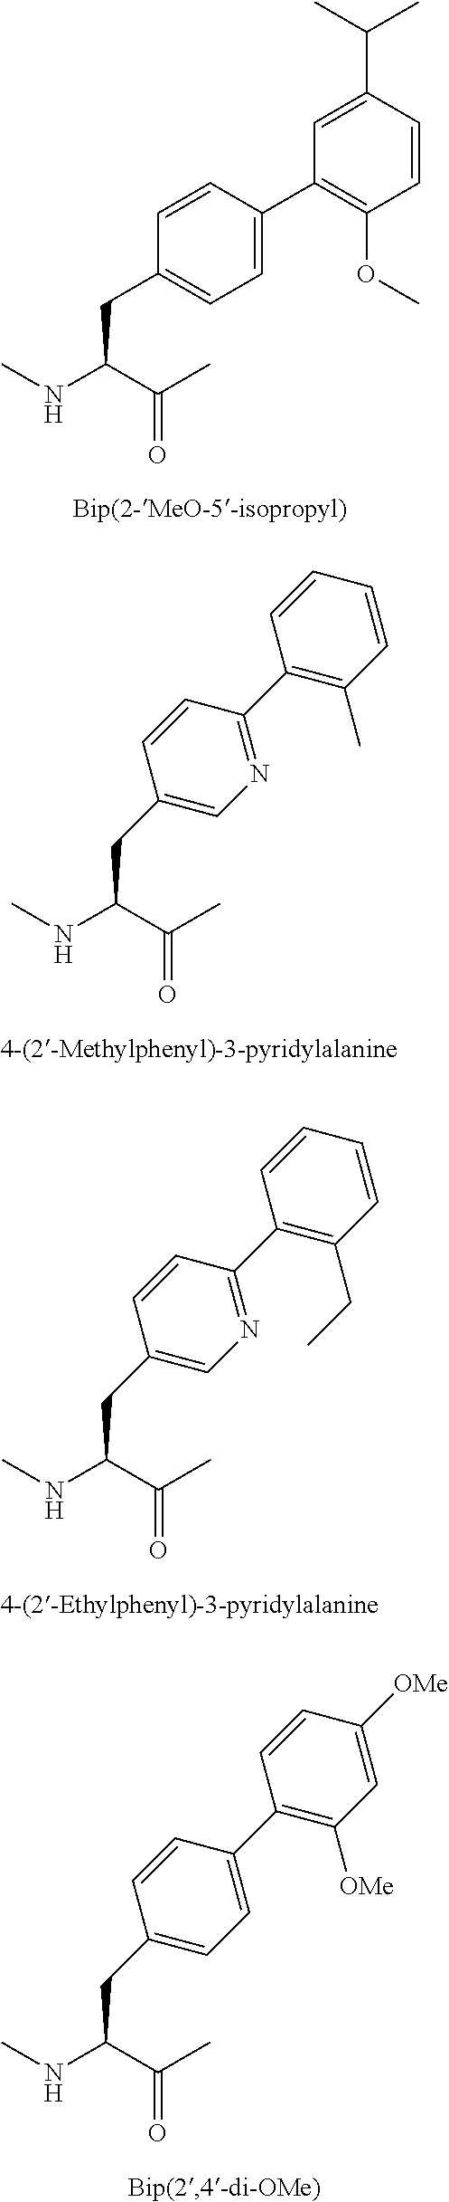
C1=CC([OMe])=CC([OMe])=C1C1=CC=C(CC(C(C)=O)NC)C=C1.CNC(C(C)=O)CC1=CC=C(C2=C(OC)C=CC(C(C)C)=C2)C=C1.C1=CC=CC(C)=C1C1=NC=C(CC(C(C)=O)NC)C=C1.C1=CC=CC(CC)=C1C1=NC=C(CC(C(C)=O)NC)C=C1
